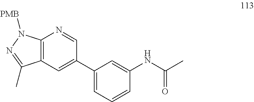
C12=C(C=C(C3=CC=CC(NC(C)=O)=C3)C=N1)C(C)=NN2[PMB]
